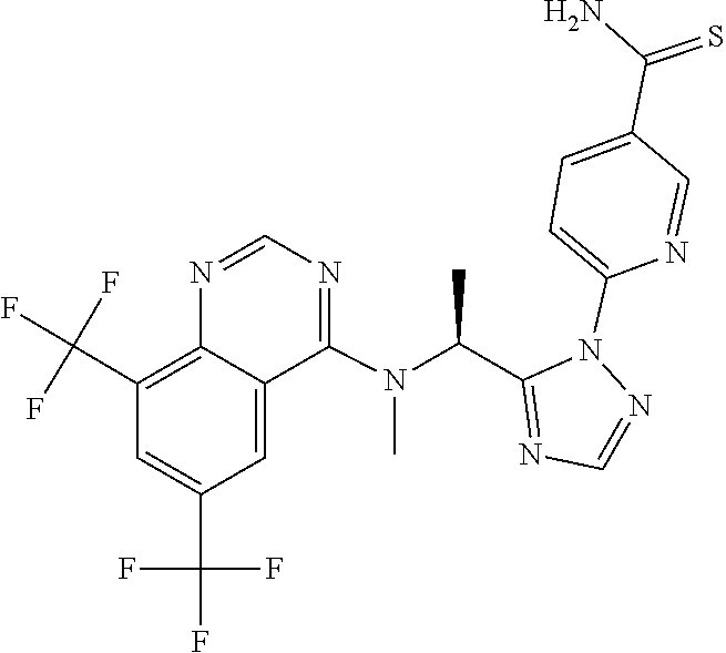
N1=CN=C(C(N(C)C2=NC=NC3=C(C(F)(F)F)C=C(C(F)(F)F)C=C32)C)N1C1=CC=C(C(N)=S)C=N1
